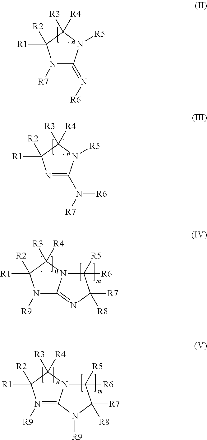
N1([R7])C(=N[R6])N([R5])C([R3])([R4])C1([R2])[R1].N1=C(N([R7])[R6])N([R5])C([R3])([R4])C1([R2])[R1].N1([R9])C2=NC([R7])([R8])C([R5])([R6])N2C([R3])([R4])C1([R2])[R1].N1([R9])=C2N(C([R3])([R4])C1([R2])[R1])C([R5])([R6])C([R7])([R8])N2[R9]
